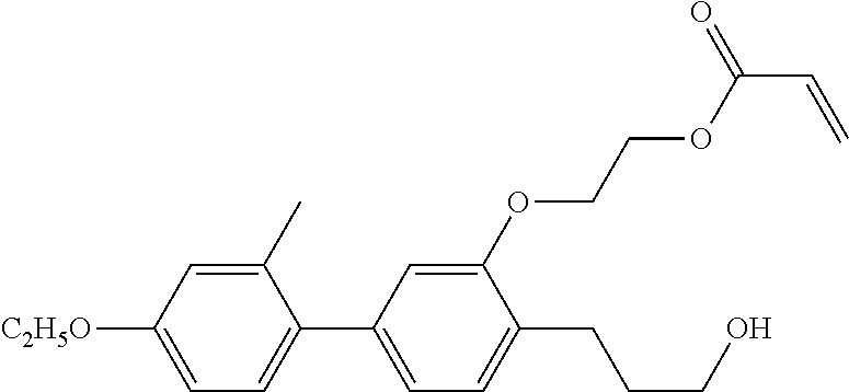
C1(C)=CC([C2H5O])=CC=C1C1=CC=C(CCCO)C(OCCOC(C=C)=O)=C1
